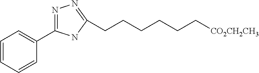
C1=CC=CC(C2=NN=C(CCCCCC[CO2CH2CH3])N2)=C1
